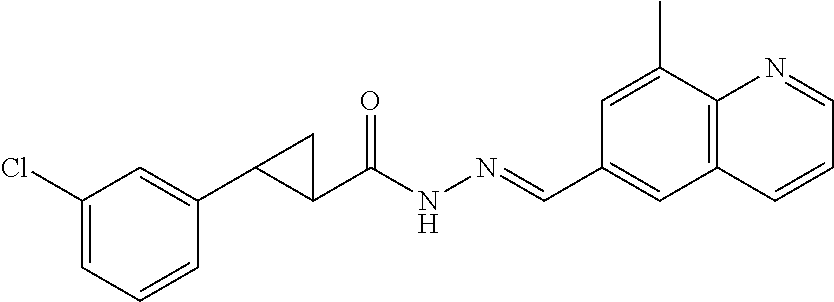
C1(Cl)=CC=CC(C2C(C(NN=CC3=CC4=C(C(C)=C3)N=CC=C4)=O)C2)=C1
